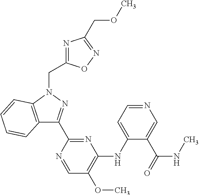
C12=C(N(CC3=NC(COC)=NO3)N=C1C1=NC(NC3=CC=NC=C3C(=O)NC)=C(OC)C=N1)C=CC=C2
